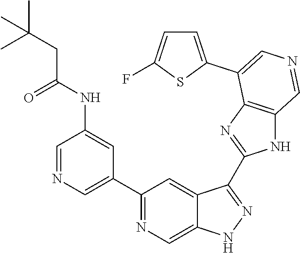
C1(C2=CN=CC(NC(=O)CC(C)(C)C)=C2)=NC=C2C(=C1)C(C1=NC3=C(N1)C=NC=C3C1=CC=C(F)S1)=NN2
